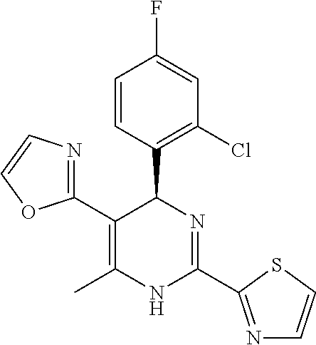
C1(C2C(C3=NC=CO3)=C(C)NC(C3=NC=CS3)=N2)=C(Cl)C=C(F)C=C1
